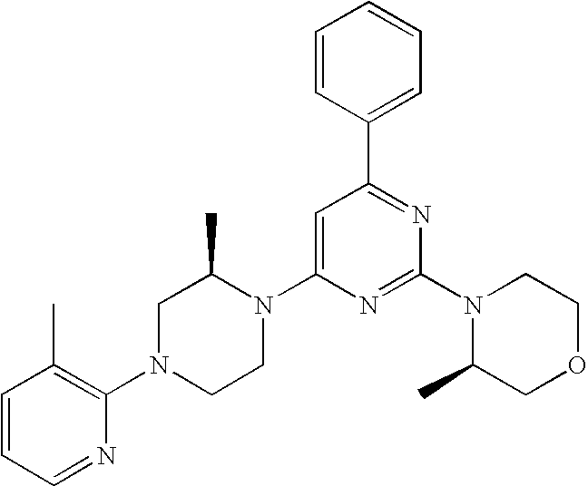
C1=CC=NC(N2CCN(C3=CC(C4=CC=CC=C4)=NC(N4C(C)COCC4)=N3)C(C)C2)=C1C
